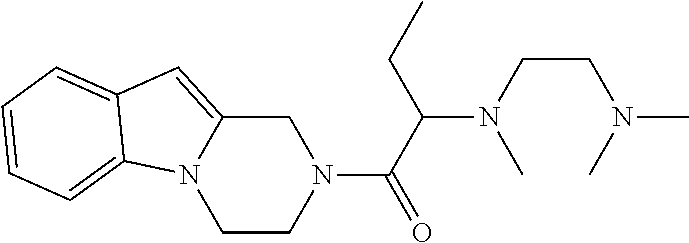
C1CN(C(=O)C(N(C)CCN(C)C)CC)CC2=CC3=CC=CC=C3N12
